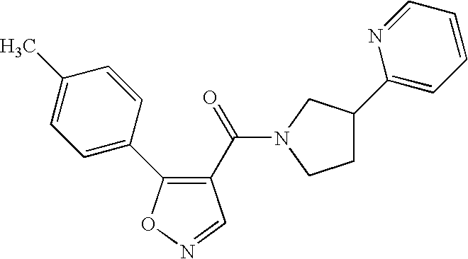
C1(C(=O)N2CC(C3=CC=CC=N3)CC2)=C(C2=CC=C(C)C=C2)ON=C1
